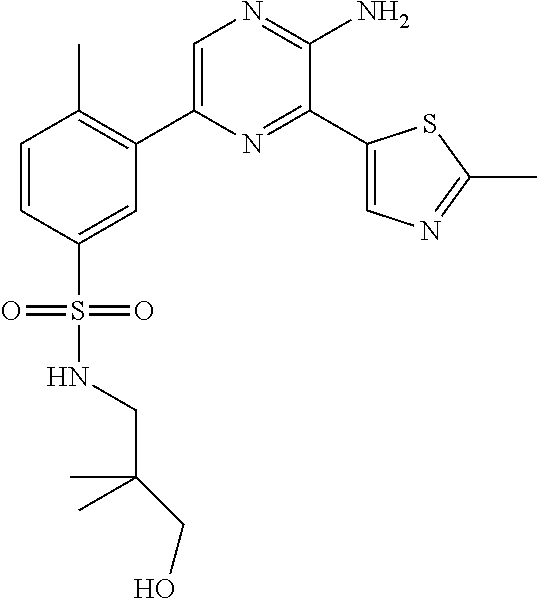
C1(C2=C(C)C=CC(S(=O)(=O)NCC(C)(C)CO)=C2)=CN=C(N)C(C2=CN=C(C)S2)=N1
